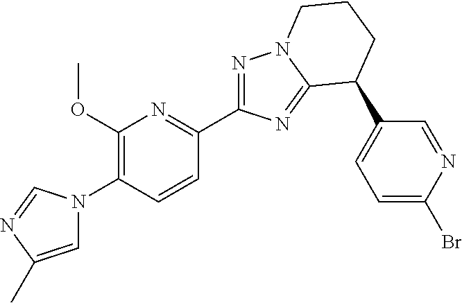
N1=C(C2=NC(OC)=C(N3C=C(C)N=C3)C=C2)N=C2N1CCCC2C1=CC=C(Br)N=C1
